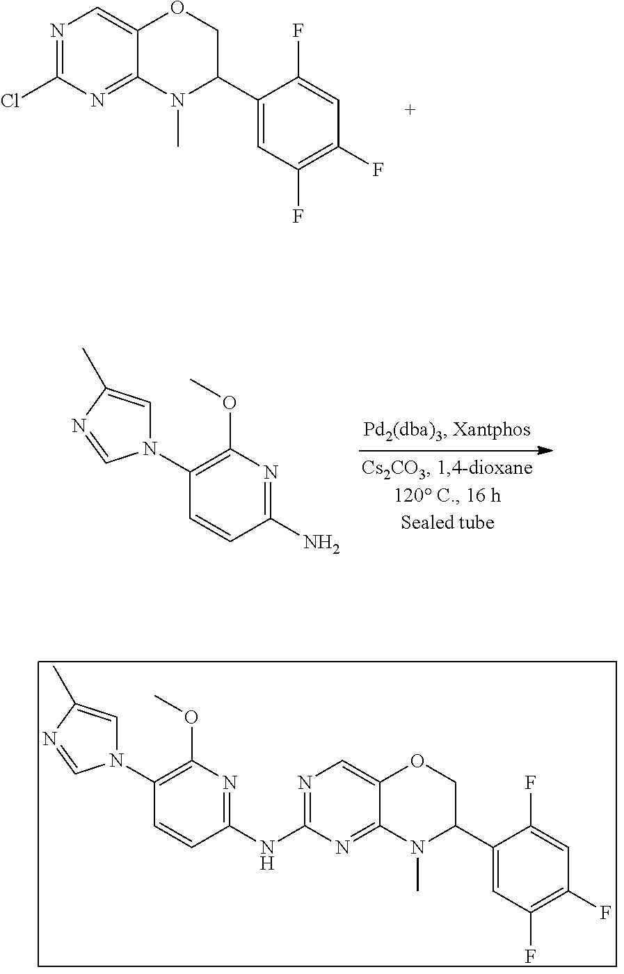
C1(N2C=C(C)N=C2)=C(OC)N=C(N)C=C1.N1=C(Cl)N=C2C(=C1)OCC(C1=CC(F)=C(F)C=C1F)N2C.C1(N2C=C(C)N=C2)=C(OC)N=C(NC2=NC=C3C(=N2)N(C)C(C2=CC(F)=C(F)C=C2F)CO3)C=C1
